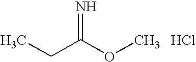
CCC(OC)=N.Cl
